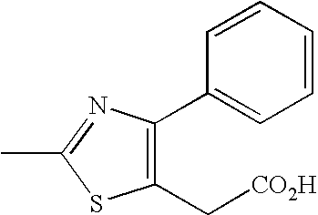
C1(C2=CC=CC=C2)=C(C[CO2H])SC(C)=N1
